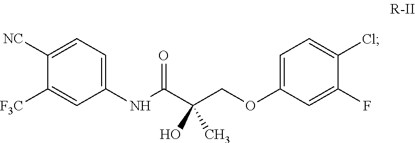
C1([NC])=CC=C(NC(C(COC2=CC=C(Cl)C(F)=C2)(O)C)=O)C=C1[F3C]
